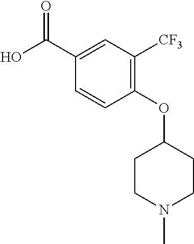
C1(OC2CCN(C)CC2)=C([CF3])C=C(C(O)=O)C=C1
